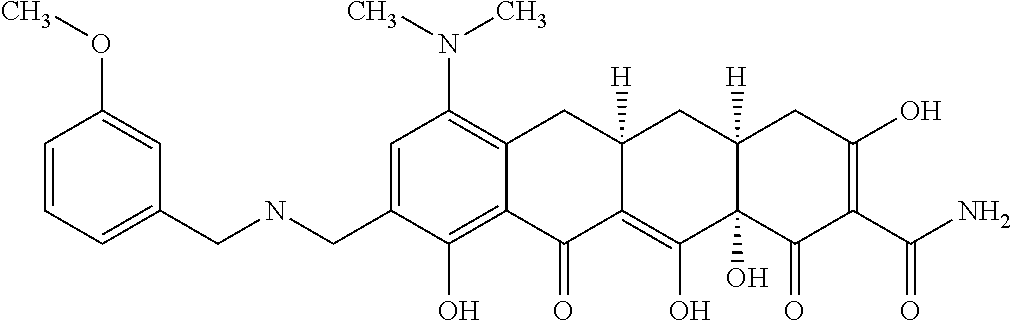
C1=C(CNCC2=CC=CC(OC)=C2)C(O)=C2C(=C1N(C)C)CC1([H])C(=C(O)C3(O)C([H])(C1)CC(O)=C(C(N)=O)C3=O)C2=O
